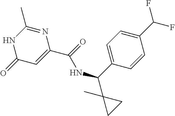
N1C(C)=NC(C(=O)NC(C2=CC=C(C(F)F)C=C2)C2(C)CC2)=CC1=O
